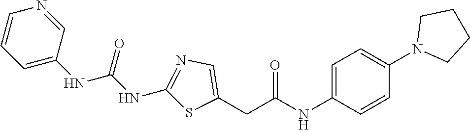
C1=CC=C(NC(NC2=NC=C(CC(NC3=CC=C(N4CCCC4)C=C3)=O)S2)=O)C=N1
